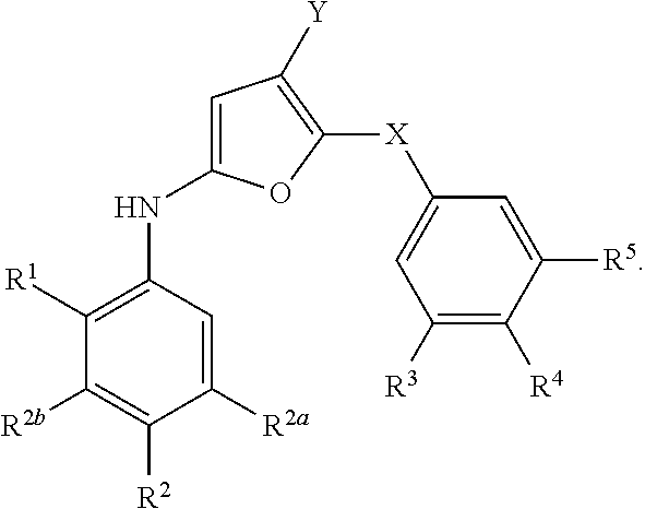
C1([R2b])=C([R2])C([R2a])=CC(NC2=CC([Y])=C([X]C3=CC([R3])=C([R4])C([R5])=C3)O2)=C1[R1]
